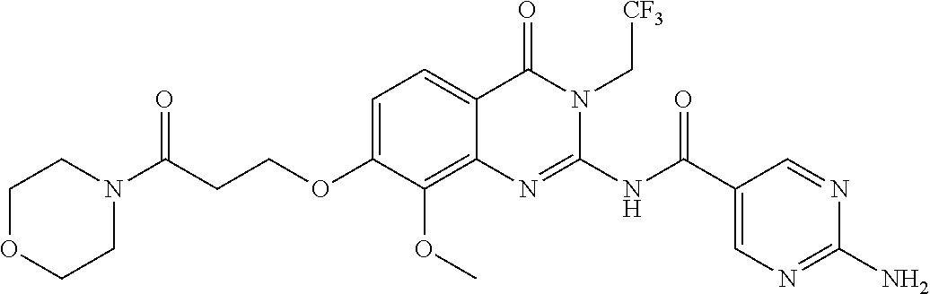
C1=C(OCCC(N2CCOCC2)=O)C(OC)=C2C(=C1)C(=O)N(C[CF3])C(NC(C1=CN=C(N)N=C1)=O)=N2
